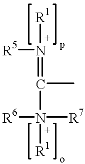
[R5]N(=C(N([R1])([R6])[R7])C)[R1]
